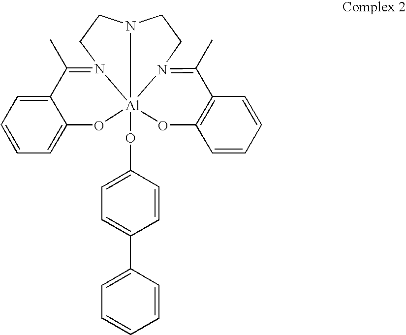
C12=CC=CC=C1O[Al]134(OC5=CC=C(C6=CC=CC=C6)C=C5)N(=C2C)CCN1CCN3=C(C)C1=C(C=CC=C1)O4
